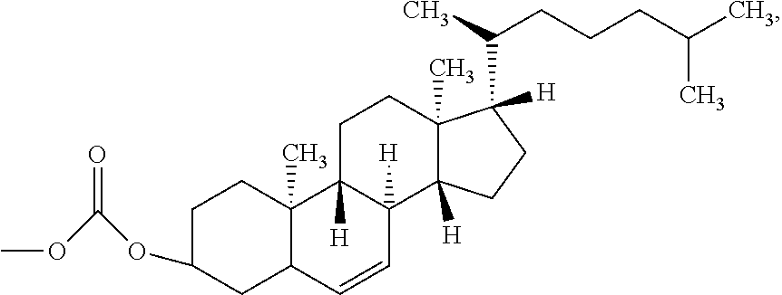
COC(OC1CCC2(C)C(C1)C=CC1([H])C2([H])CCC2(C)C1([H])CCC2(C(CCCC(C)C)C)[H])=O
